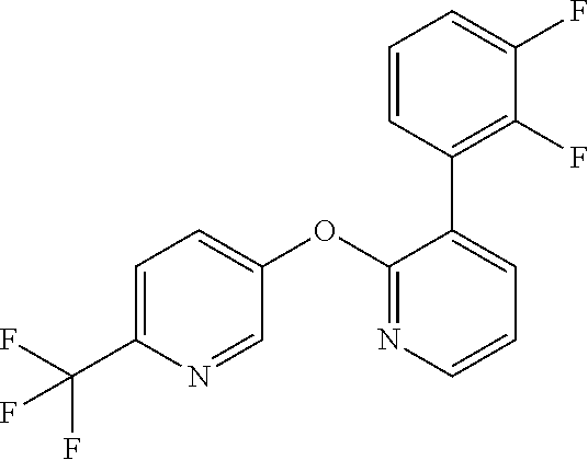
C1=C(C(F)(F)F)N=CC(OC2=NC=CC=C2C2=C(F)C(F)=CC=C2)=C1
